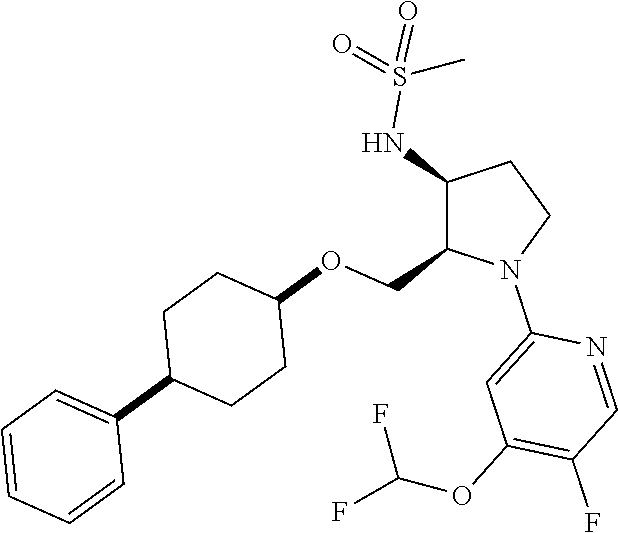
C1(NS(=O)(=O)C)C(COC2CCC(C3=CC=CC=C3)CC2)N(C2=CC(OC(F)F)=C(F)C=N2)CC1
